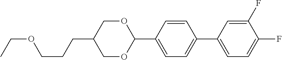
C(C)OCCCC1COC(C2=CC=C(C3=CC=C(F)C(F)=C3)C=C2)OC1
